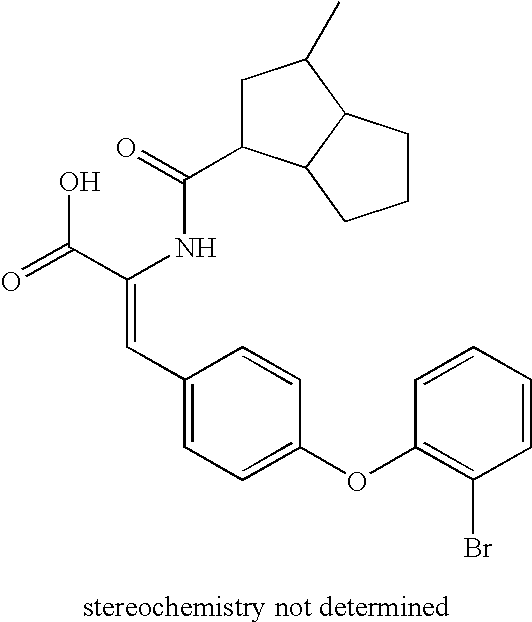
C(=O)(NC(C(=O)O)=CC1=CC=C(OC2=C(Br)C=CC=C2)C=C1)C1CC(C)C2C1CCC2
